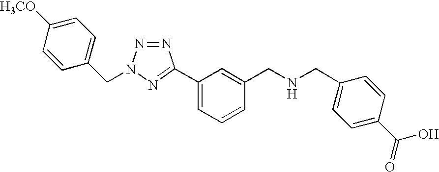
C1(C2=NN(CC3=CC=C([H3CO])C=C3)N=N2)=CC=CC(CNCC2=CC=C(C(O)=O)C=C2)=C1
